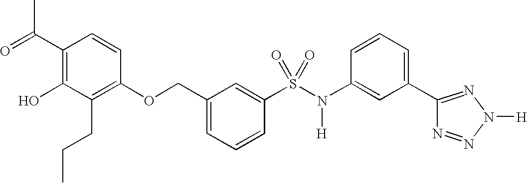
C1(C(=O)C)=C(O)C(CCC)=C(OCC2=CC=CC(S(N(C3=CC(C4=NN([H])N=N4)=CC=C3)[H])(=O)=O)=C2)C=C1
